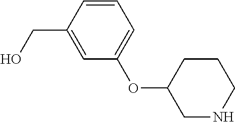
C(C1=CC(OC2CNCCC2)=CC=C1)O
